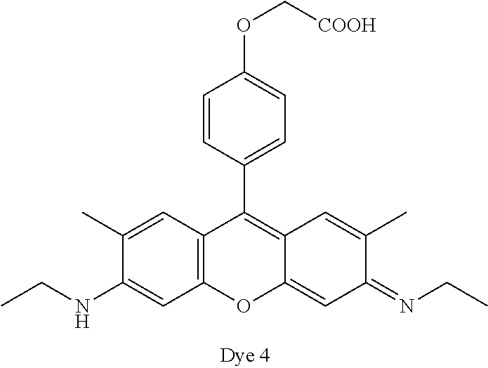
[COOH]COC1=CC=C(C2=C3C(=CC(=NCC)C(C)=C3)OC3=C2C=C(C)C(NCC)=C3)C=C1
